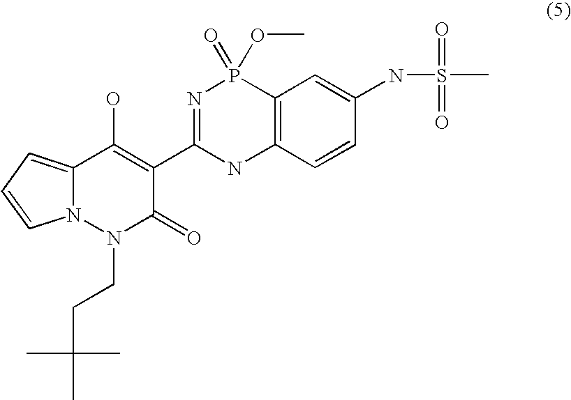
C12=CC=CN1N(CCC(C)(C)C)C(=O)C(C1=NP(=O)(OC)C3=C(N1)C=CC(NS(C)(=O)=O)=C3)=C2O
